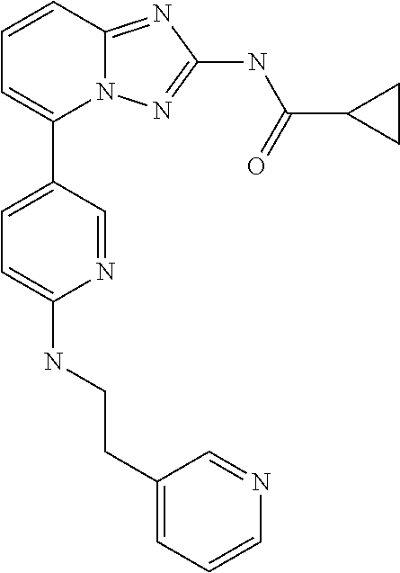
C1=CC2=NC(NC(C3CC3)=O)=NN2C(C2=CC=C(NCCC3=CC=CN=C3)N=C2)=C1
